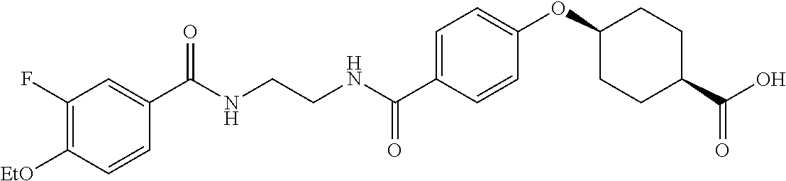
N(CCNC(C1=CC=C(OC2CCC(C(O)=O)CC2)C=C1)=O)C(=O)C1=CC(F)=C([EtO])C=C1
